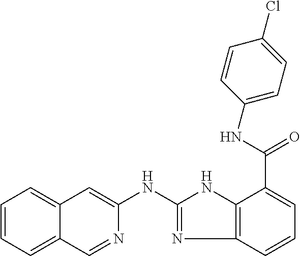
C1=CC=C2C(=C1)C=C(NC1=NC3=C(N1)C(C(NC1=CC=C(Cl)C=C1)=O)=CC=C3)N=C2
